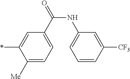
C1([Me])=CC=C(C(=O)NC2=CC=CC([CF3])=C2)C=C1*
